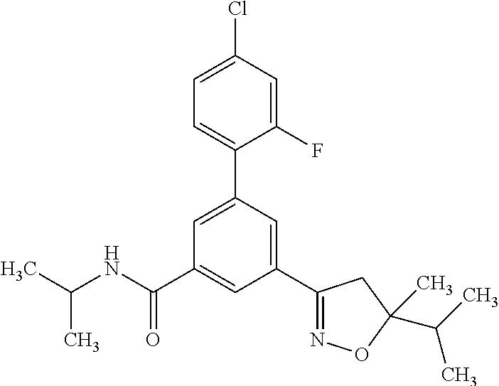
C(NC(C1=CC(C2=NOC(C)(C(C)C)C2)=CC(C2=CC=C(Cl)C=C2F)=C1)=O)(C)C
